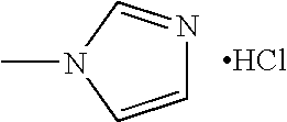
C1=CN(C)C=N1.Cl
